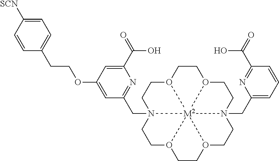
O12CCO3CCN4(CC5=CC=CC(C(O)=O)=N5)CCO5CCO6CCN(CC7=NC(C(O)=O)=CC(OCCC8=CC=C([SCN])C=C8)=C7)(CC1)[M2]23456
